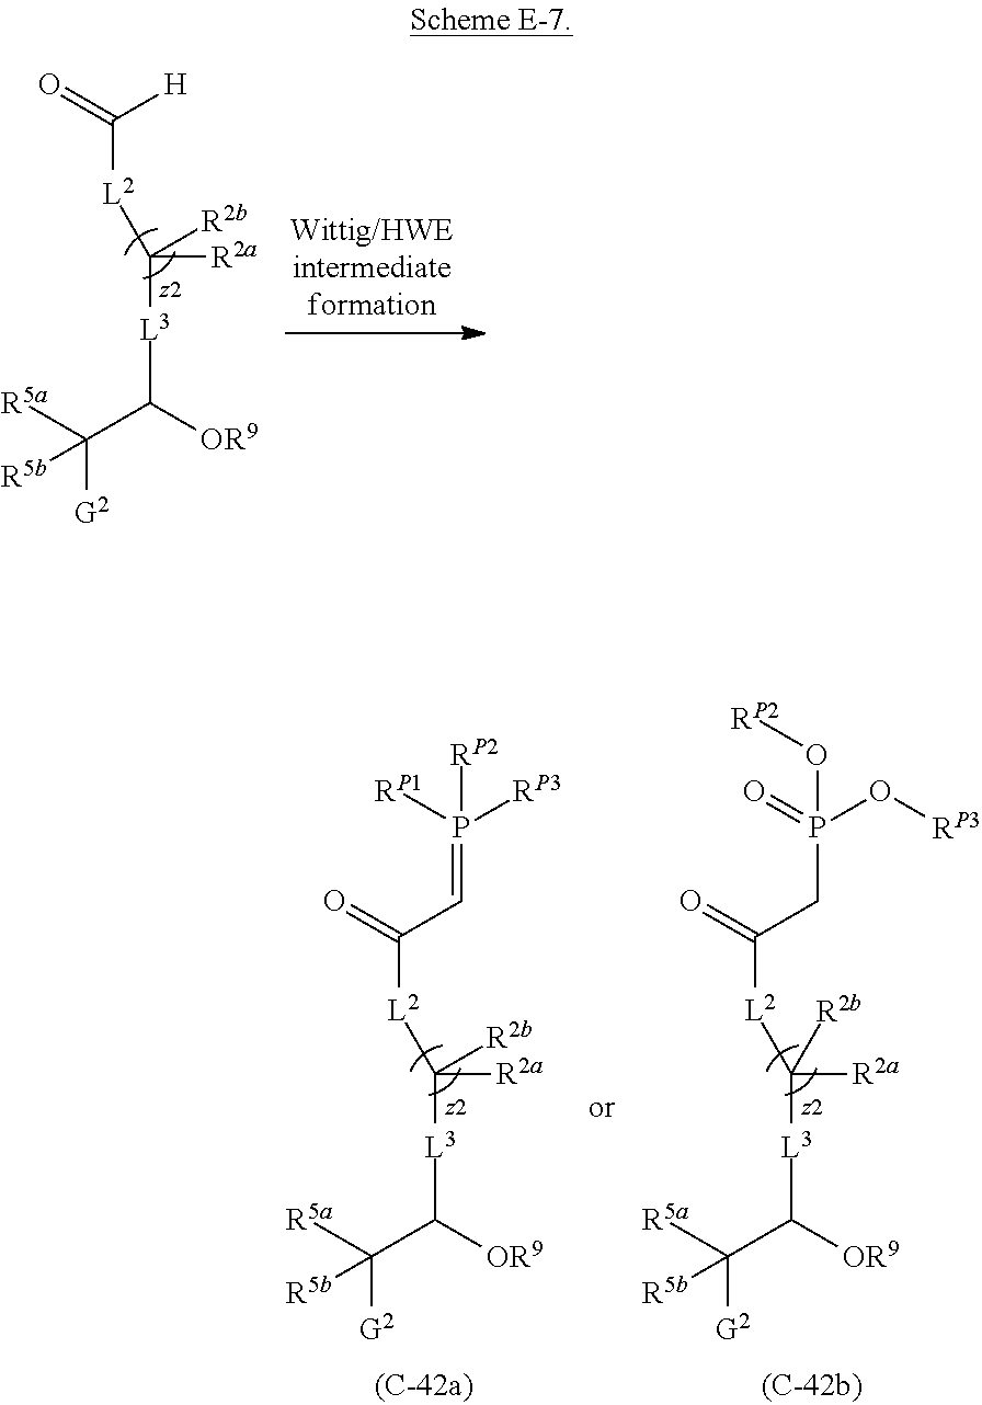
[L2](C([R2a])([L3]C(C([R5a])([G2])[R5b])[OR9])[R2b])C(=O)[H].[L2](C([R2a])([L3]C(C([R5a])([G2])[R5b])[OR9])[R2b])C(=O)C=P([RP3])([RP1])[RP2].[L2](C([R2a])([L3]C(C([R5a])([G2])[R5b])[OR9])[R2b])C(=O)CP(O[RP3])(=O)O[RP2]
